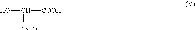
OC([COOH])[CxH2x+1]
